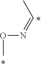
O(C)N=CC
